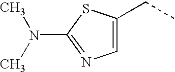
C1=C(CC)SC(N(C)C)=N1
